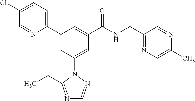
C1(C2=CC(N3N=CN=C3CC)=CC(C(NCC3=NC=C(C)N=C3)=O)=C2)=CC=C(Cl)C=N1
